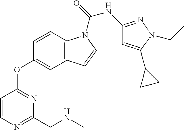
C1=CC2=C(C=C1OC1=NC(CNC)=NC=C1)C=CN2C(=O)NC1=NN(CC)C(C2CC2)=C1
